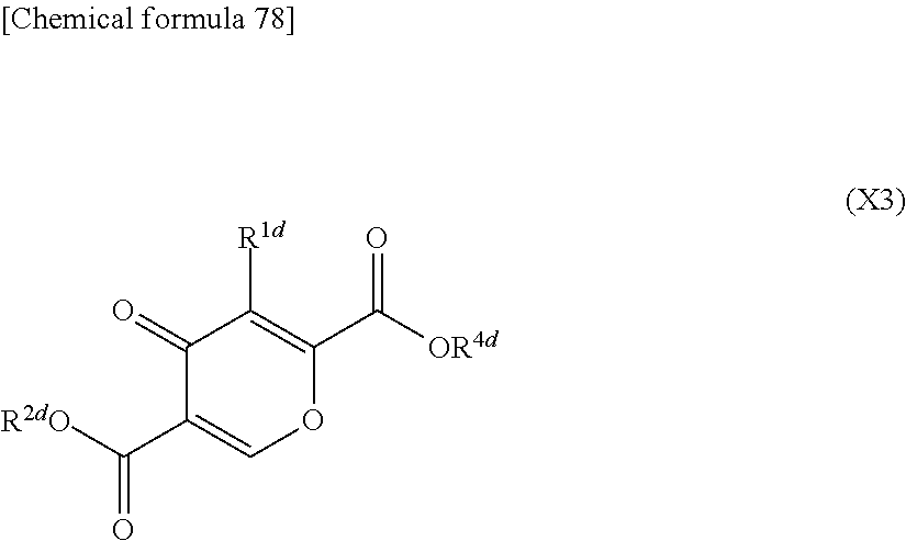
C1(=O)C(C(=O)[R2dO])=COC(C(=O)[OR4d])=C1[R1d]
